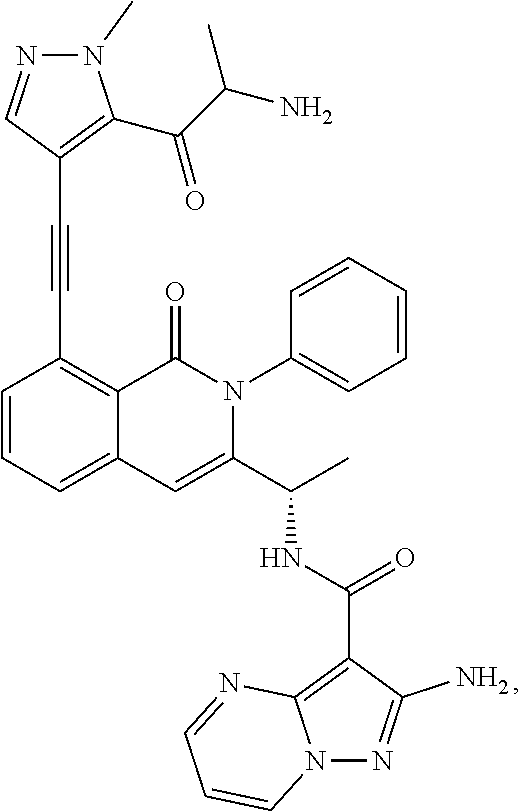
C1=CC=C2C(=C1C#CC1=C(C(C(N)C)=O)N(C)N=C1)C(=O)N(C1=CC=CC=C1)C(C(C)NC(=O)C1=C3N(N=C1N)C=CC=N3)=C2
